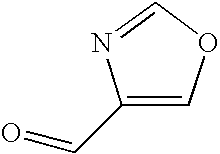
C1(C=O)=COC=N1
